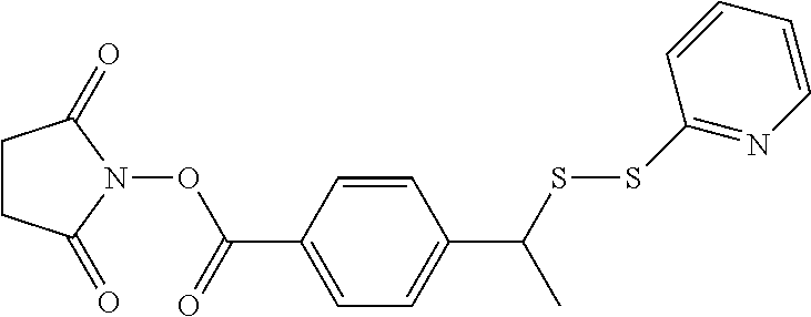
C1CC(=O)N(OC(C2=CC=C(C(C)SSC3=NC=CC=C3)C=C2)=O)C1=O
